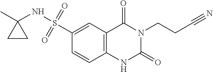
C1=CC2=C(C=C1S(=O)(=O)NC1(C)CC1)C(=O)N(CCC#N)C(=O)N2
